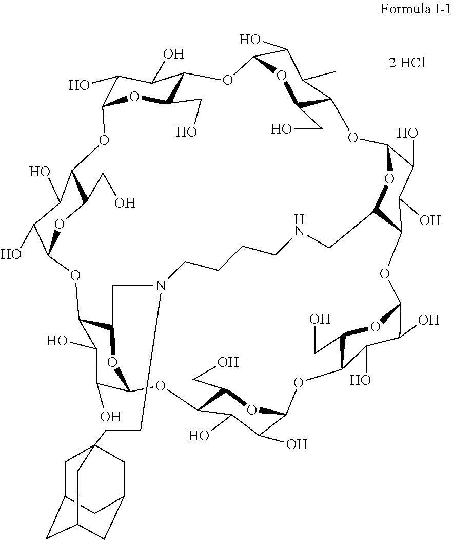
C12C(CO)OC(C(O)C1O)OC1C(CO)OC(C(O)C1O)OC1C3OC(C(O)C1O)OC1C(CO)OC(C(O)C1C)OC1C(CO)OC(C(O)C1O)OC1C(CO)OC(C(O)C1O)OC1C(O)C(O)C(O2)OC1CN(CCC12CC4CC(CC(C1)C4)C2)CCCCNC3
